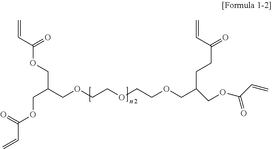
C(C(COCCOCCOCC(COC(C=C)=O)CCC(=O)C=C)COC(C=C)=O)OC(C=C)=O
